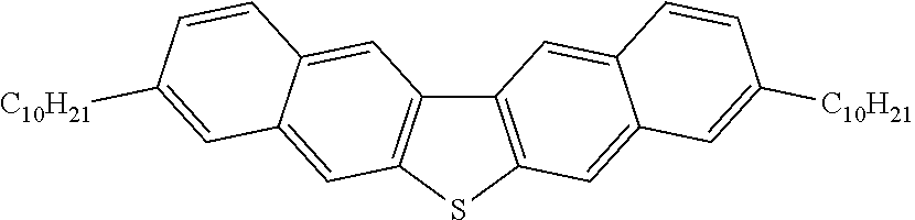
C12=C(SC3=C1C=C1C(=C3)C=C([C10H21])C=C1)C=C1C(=C2)C=CC([C10H21])=C1
